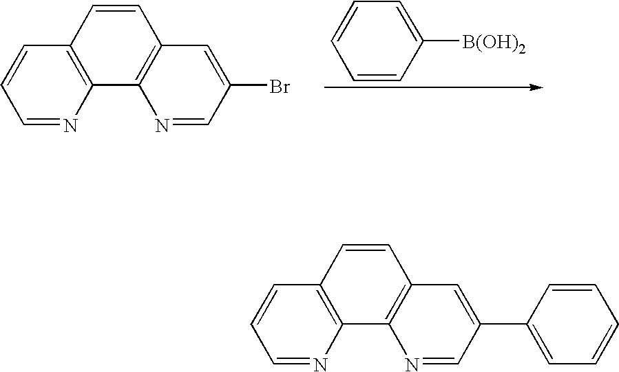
C1=NC2=C(C=C1)C=CC1=C2N=CC(Br)=C1.C1=CC([B(OH)2])=CC=C1.C1=NC2=C(C=C1)C=CC1=C2N=CC(C2=CC=CC=C2)=C1
